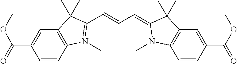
C1=CC2=C(C=C1C(=O)OC)C(C)(C)C(C=CC=C1C(C)(C)C3=C(C=CC(C(=O)OC)=C3)N1C)=[N+]2C
